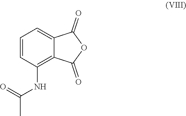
C1=CC(NC(=O)C)=C2C(=C1)C(=O)OC2=O
